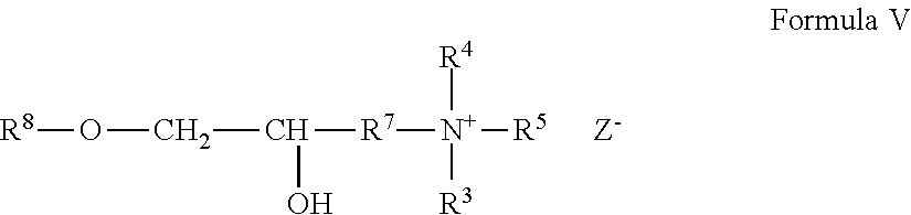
[R7]([N+]([R4])([R3])[R5])C(O)CO[R8]
